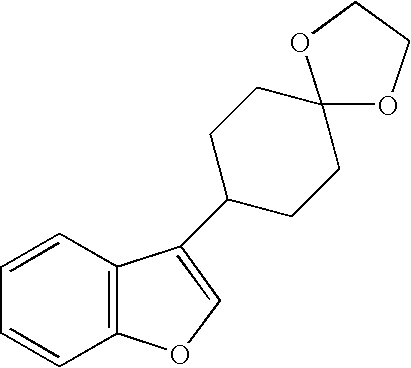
C1=CC2=C(C=C1)OC=C2C1CCC2(OCCO2)CC1
